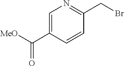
C1=C(C([MeO])=O)C=CC(CBr)=N1
